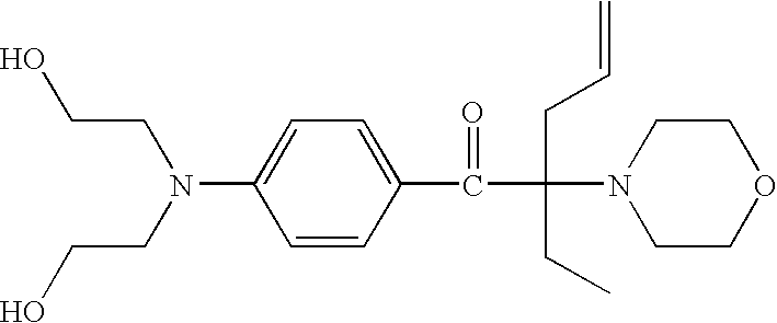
C1=CC(C(C(N2CCOCC2)(CC=C)CC)=O)=CC=C1N(CCO)CCO
